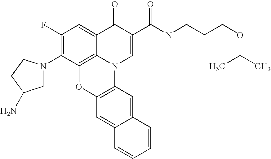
C1(F)=C(N2CC(N)CC2)C2=C3C(=C1)C(=O)C(C(NCCCOC(C)C)=O)=CN3C1=C(O2)C=C2C(=C1)C=CC=C2
